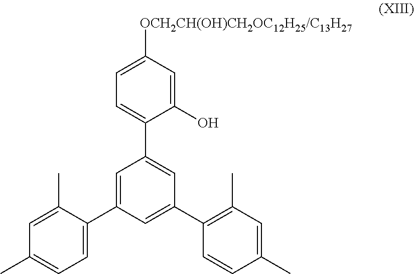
C1=C(C)C(C2=CC(C3=CC=C([OCH2CH(OH)CH2OC12H25/C13H27])C=C3O)=CC(C3=C(C)C=C(C)C=C3)=C2)=CC=C1C
